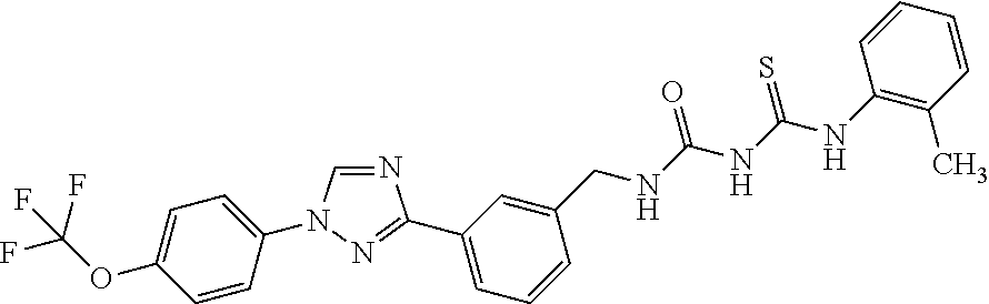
N1=CN(C2=CC=C(OC(F)(F)F)C=C2)N=C1C1=CC=CC(CNC(NC(NC2=C(C)C=CC=C2)=S)=O)=C1
